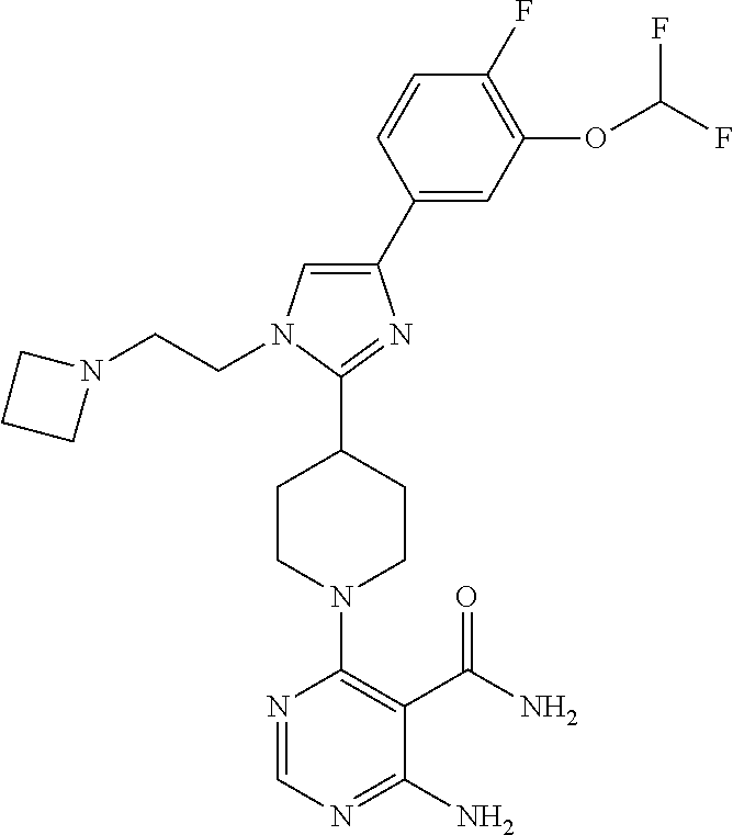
C1(C2=CN(CCN3CCC3)C(C3CCN(C4=C(C(N)=O)C(N)=NC=N4)CC3)=N2)=CC(OC(F)F)=C(F)C=C1
